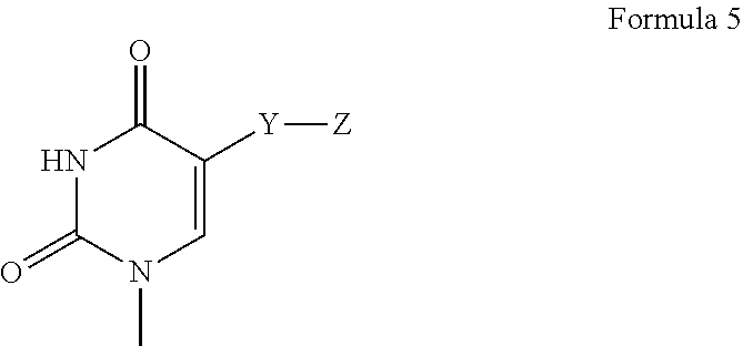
N1C(=O)N(C)C=C([Y][Z])C1=O
